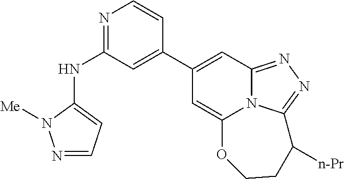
N1=C(NC2=CC=NN2[Me])C=C(C2=CC3=NN=C4N3C(=C2)OCCC4[n-Pr])C=C1
